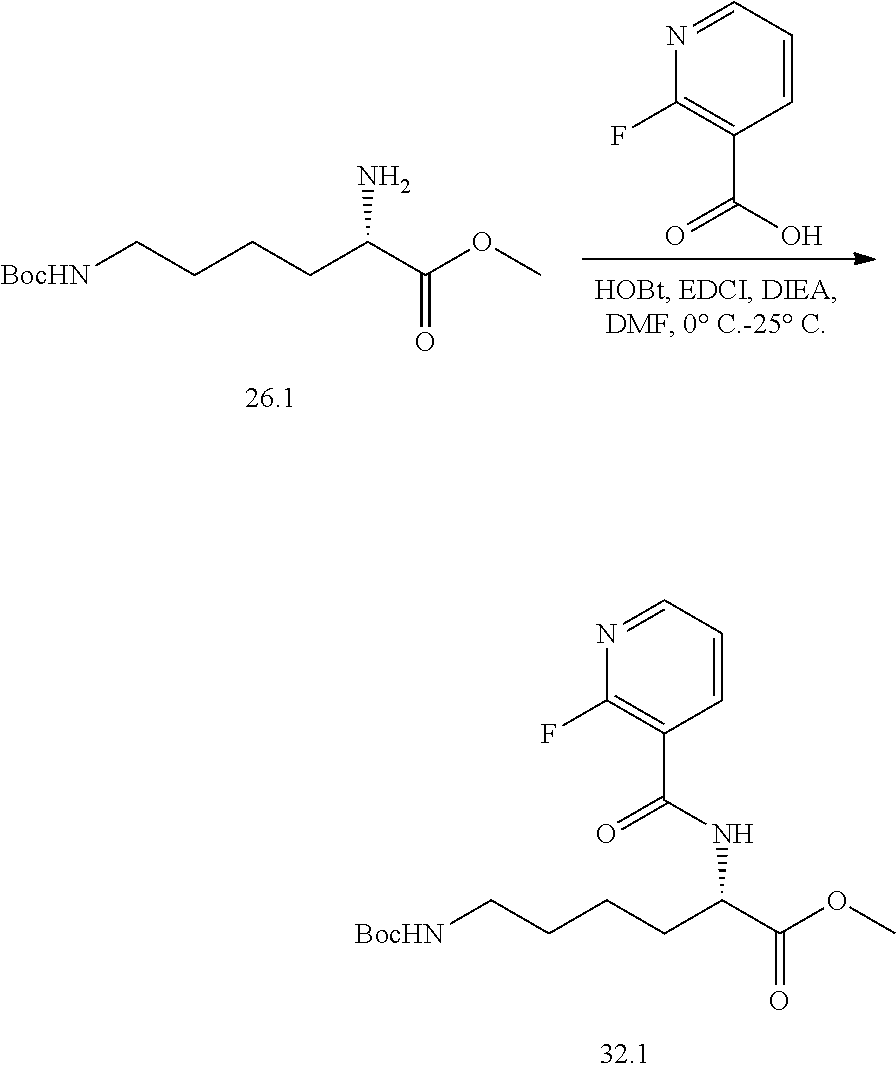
NC(C(OC)=O)CCCC[BocHN].C(O)(=O)C1=C(F)N=CC=C1.C(NC(C(OC)=O)CCCC[BocHN])(=O)C1=C(F)N=CC=C1
